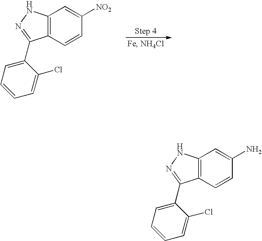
C12=C(C=CC([NO2])=C1)C(C1=CC=CC=C1Cl)=NN2.C12=C(C=CC(N)=C1)C(C1=CC=CC=C1Cl)=NN2
